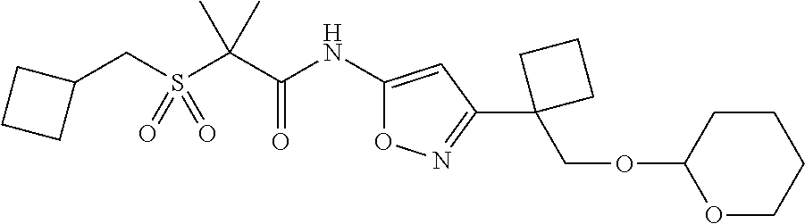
C(S(C(C(NC1=CC(C2(COC3OCCCC3)CCC2)=NO1)=O)(C)C)(=O)=O)C1CCC1
